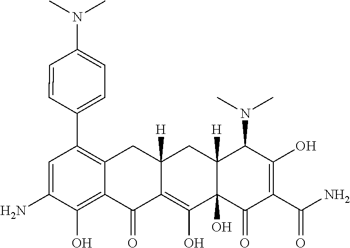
C1=C(N)C(O)=C2C(=C1C1=CC=C(N(C)C)C=C1)CC1([H])C(=C(O)C3(O)C([H])(C1)C(N(C)C)C(O)=C(C(N)=O)C3=O)C2=O
